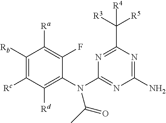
C1(N(C2=NC(N)=NC(C([R3])([R5])[R4])=N2)C(C)=O)=C([Rd])C([Rc])=C([Rb])C([Ra])=C1F
